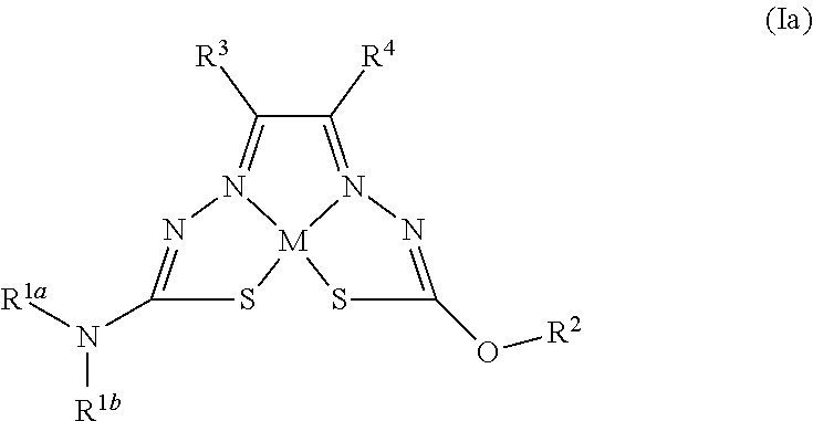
C1([R4])=N2[M]3(N(=C1[R3])N=C(N([R1a])[R1b])S3)SC(O[R2])=N2
